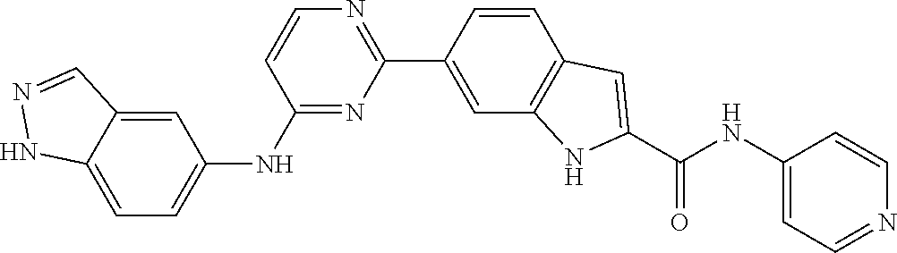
C1=NC=CC(NC(C2=CC3=C(N2)C=C(C2=NC=CC(NC4=CC=C5NN=CC5=C4)=N2)C=C3)=O)=C1
